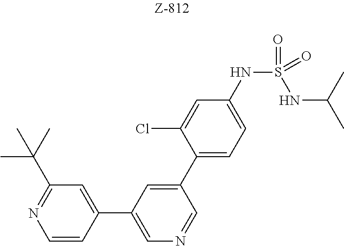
C1=CC(C2=CN=CC(C3=CC=C(NS(=O)(=O)NC(C)C)C=C3Cl)=C2)=CC(C(C)(C)C)=N1
